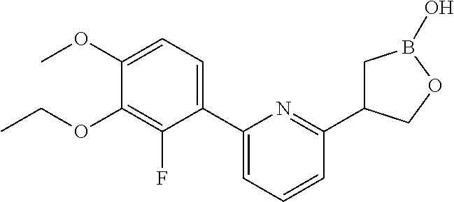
C1(C2=CC=CC(C3CB(O)OC3)=N2)=CC=C(OC)C(OCC)=C1F
